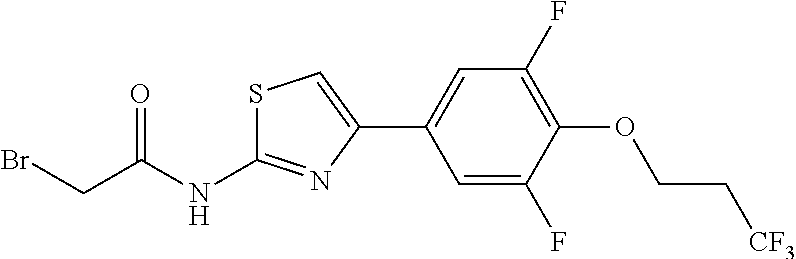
C1=C(F)C(OCC[CF3])=C(F)C=C1C1=CSC(NC(CBr)=O)=N1
